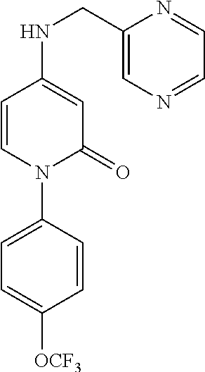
C1=C(NCC2=CN=CC=N2)C=CN(C2=CC=C([OCF3])C=C2)C1=O
